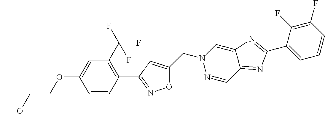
C1=CC(C2=NOC(CN3N=CC4=NC(C5=CC=CC(F)=C5F)=NC4=C3)=C2)=C(C(F)(F)F)C=C1OCCOC
